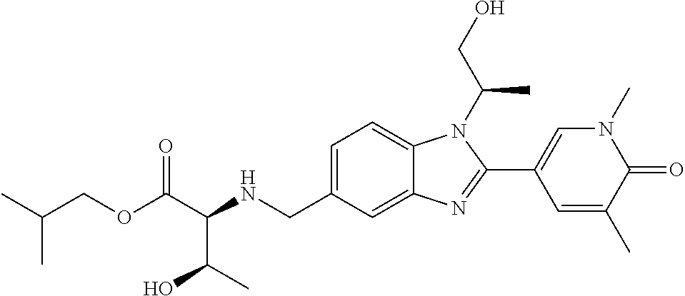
C1=C(CNC(C(OCC(C)C)=O)C(O)C)C=C2C(=C1)N(C(CO)C)C(C1=CN(C)C(=O)C(C)=C1)=N2
